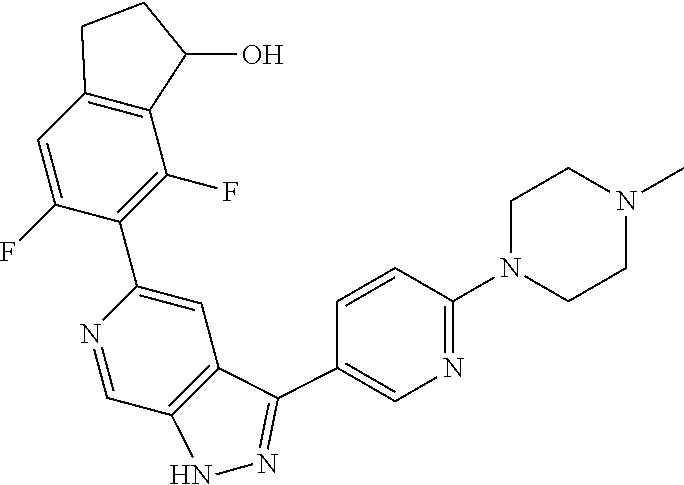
C12=C(C=C(F)C(C3=CC4=C(C=N3)NN=C4C3=CN=C(N4CCN(C)CC4)C=C3)=C1F)CCC2O
